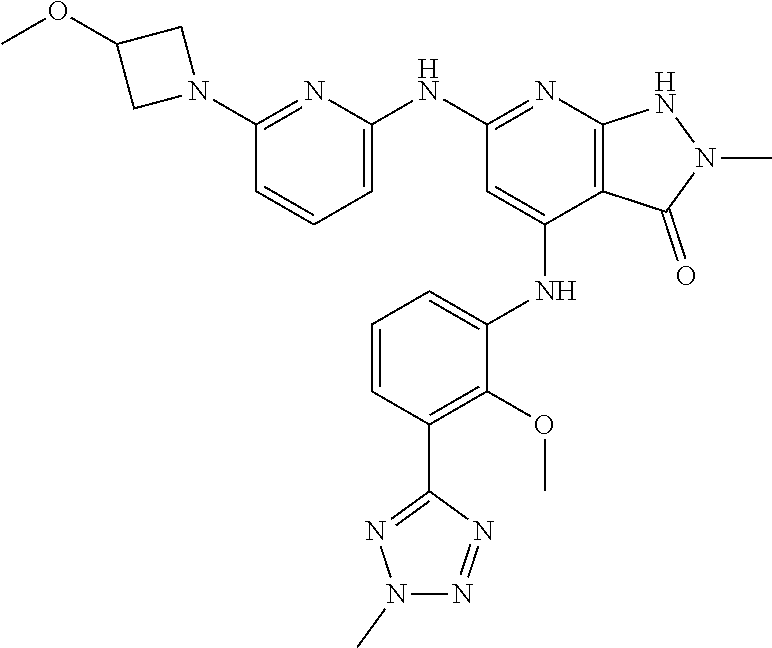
N(C1=NC2=C(C(NC3=CC=CC(C4=NN(C)N=N4)=C3OC)=C1)C(=O)N(C)N2)C1=CC=CC(N2CC(OC)C2)=N1
